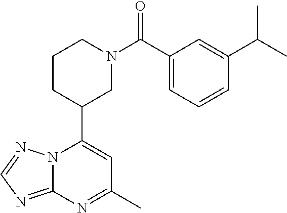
N12C(=NC=N1)N=C(C)C=C2C1CN(C(=O)C2=CC=CC(C(C)C)=C2)CCC1
